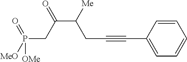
P(CC(C(CC#CC1=CC=CC=C1)[Me])=O)(=O)([MeO])[OMe]
